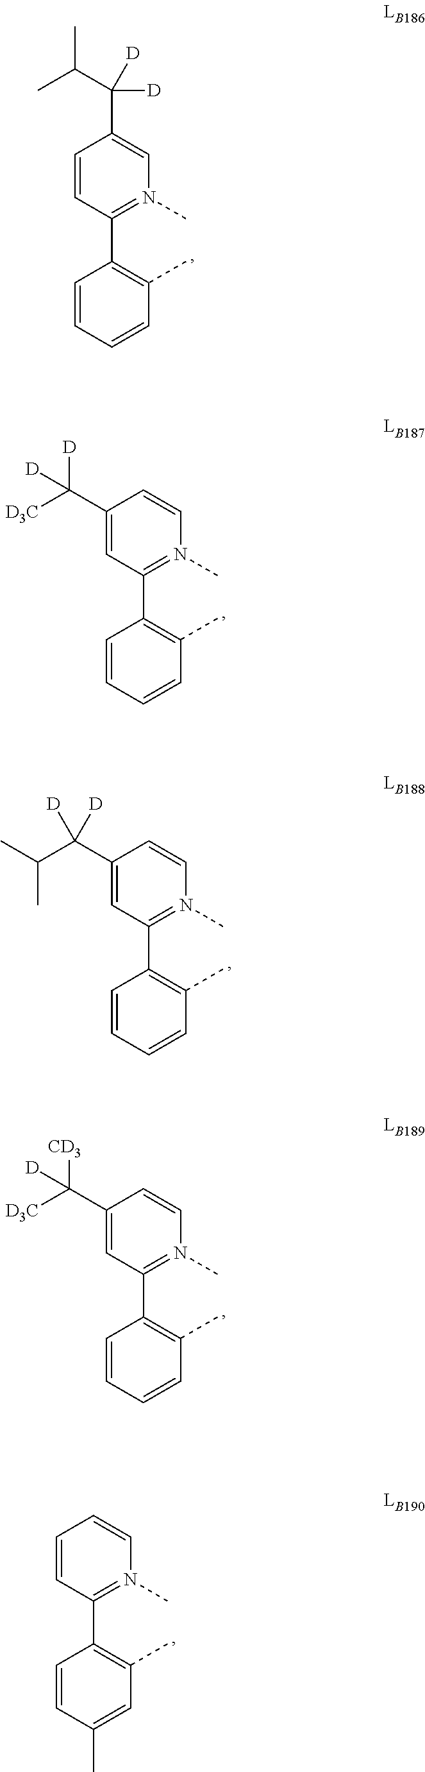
C1=CC=CC(C)=C1C1=N(C)C=C(C(C(C)C)([D])[D])C=C1.C1=CC=CC(C)=C1C1=N(C)C=CC(C([D3C])([D])[D])=C1.C1=CC=CC(C)=C1C1=N(C)C=CC(C(C(C)C)([D])[D])=C1.C1=CC=CC(C)=C1C1=N(C)C=CC(C([D3C])([CD3])[D])=C1.C1=CC(C)=CC(C)=C1C1=N(C)C=CC=C1
